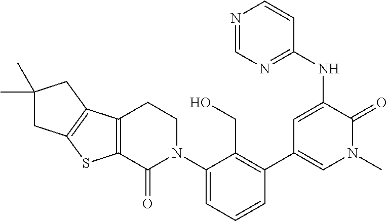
N(C1=CC(C2=C(CO)C(N3CCC4=C(C3=O)SC3=C4CC(C)(C)C3)=CC=C2)=CN(C)C1=O)C1=NC=NC=C1
